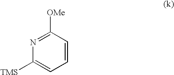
C1([TMS])=CC=CC([OMe])=N1
